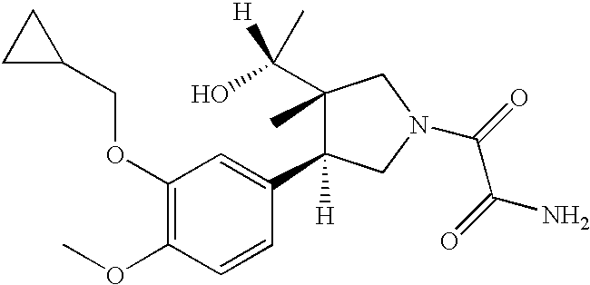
C1(OCC2CC2)=C(OC)C=CC(C2([H])C(C)(C([H])(C)O)CN(C(C(N)=O)=O)C2)=C1
